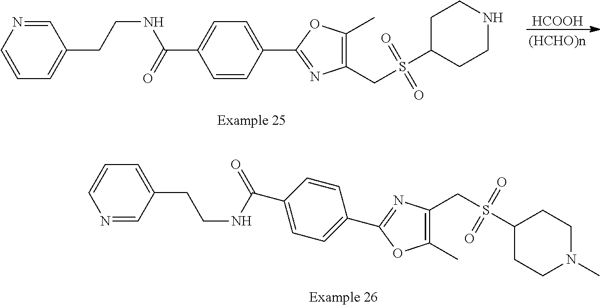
C1(CS(C2CCNCC2)(=O)=O)=C(C)OC(C2=CC=C(C(=O)NCCC3=CC=CN=C3)C=C2)=N1.[HCOOH].C1(CS(C2CCN(C)CC2)(=O)=O)=C(C)OC(C2=CC=C(C(=O)NCCC3=CC=CN=C3)C=C2)=N1
